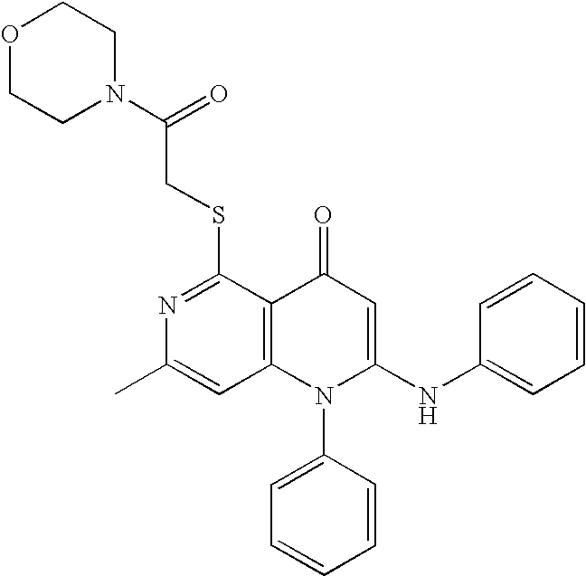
N1=C(SCC(N2CCOCC2)=O)C2=C(C=C1C)N(C1=CC=CC=C1)C(NC1=CC=CC=C1)=CC2=O
